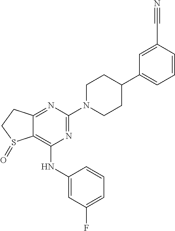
C12=NC(N3CCC(C4=CC=CC(C#N)=C4)CC3)=NC(NC3=CC(F)=CC=C3)=C1S(=O)CC2
